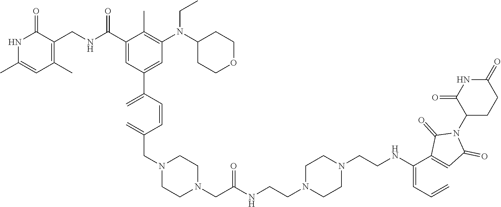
N1C(C)=CC(C)=C(CNC(C2=CC(C(=C)C=CC(=C)CN3CCN(CC(NCCN4CCN(CCNC(=CC=C)C5=CC(=O)N(C6CCC(=O)NC6=O)C5=O)CC4)=O)CC3)=CC(N(C3CCOCC3)CC)=C2C)=O)C1=O
